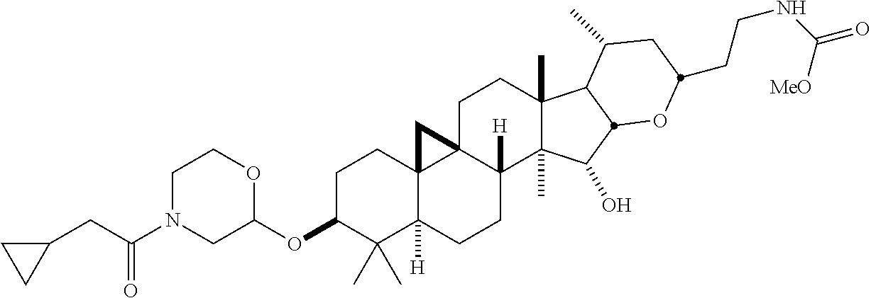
C1C(OC2OCCN(C(CC3CC3)=O)C2)C(C)(C)C2([H])C3(C1)C1(C([H])(CC2)C2(C)C(C)(CC1)C1C(C)CC(CCNC(=O)[MeO])OC1C2O)C3
